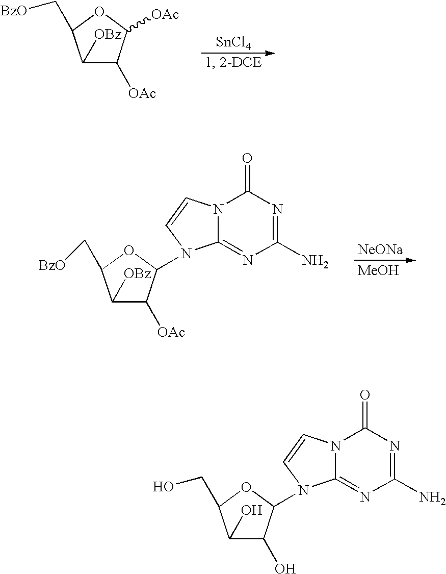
C1([OBz])C([OAc])C([OAc])OC1C[BzO].[SnCl4].C1([OBz])C([OAc])C(N2C3=NC(N)=NC(=O)N3C=C2)OC1C[BzO].[NeONa].[MeOH].C1(O)C(O)C(N2C3=NC(N)=NC(=O)N3C=C2)OC1CO
